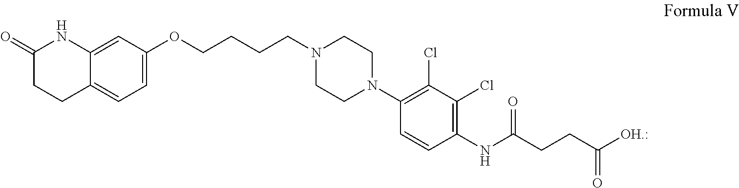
C1(=O)CCC2=CC=C(OCCCCN3CCN(C4=C(Cl)C(Cl)=C(NC(CCC([OH.:])=O)=O)C=C4)CC3)C=C2N1
